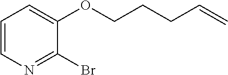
C1=CN=C(Br)C(OCCCC=C)=C1
